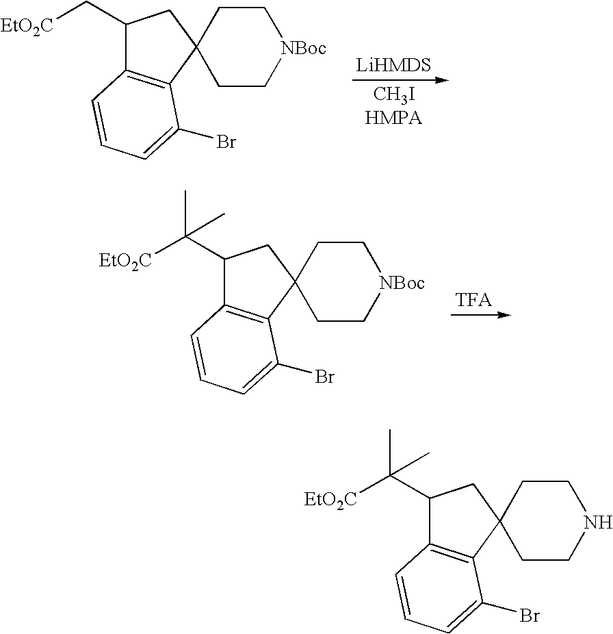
[CH3IHMPA].C1(C[EtO2C])C2=C(C3(C1)CC[NBoc]CC3)C(Br)=CC=C2.C1(C([EtO2C])(C)C)C2=C(C3(C1)CC[NBoc]CC3)C(Br)=CC=C2.C1(C([EtO2C])(C)C)C2=C(C3(C1)CCNCC3)C(Br)=CC=C2
